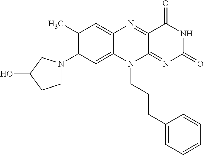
C1(C)=C(N2CCC(O)C2)C=C2C(=C1)N=C1C(=NC(=O)NC1=O)N2CCCC1=CC=CC=C1
